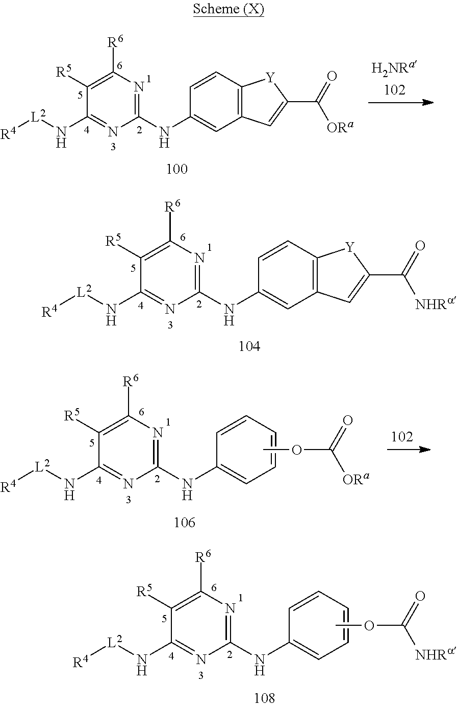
C1([R5])=C([R6])N=C(NC2=CC3=C(C=C2)[Y]C(C([NHRa])=O)=C3)N=C1N[L2][R4].C1([R5])=C([R6])N=C(NC2=CC=CC=C2)N=C1N[L2][R4].COC(=O)[NHRa].C1([R5])=C([R6])N=C(NC2=CC3=C(C=C2)[Y]C(C([ORa])=O)=C3)N=C1N[L2][R4].C1([R5])=C([R6])N=C(NC2=CC=CC=C2)N=C1N[L2][R4].COC(=O)[ORa]
